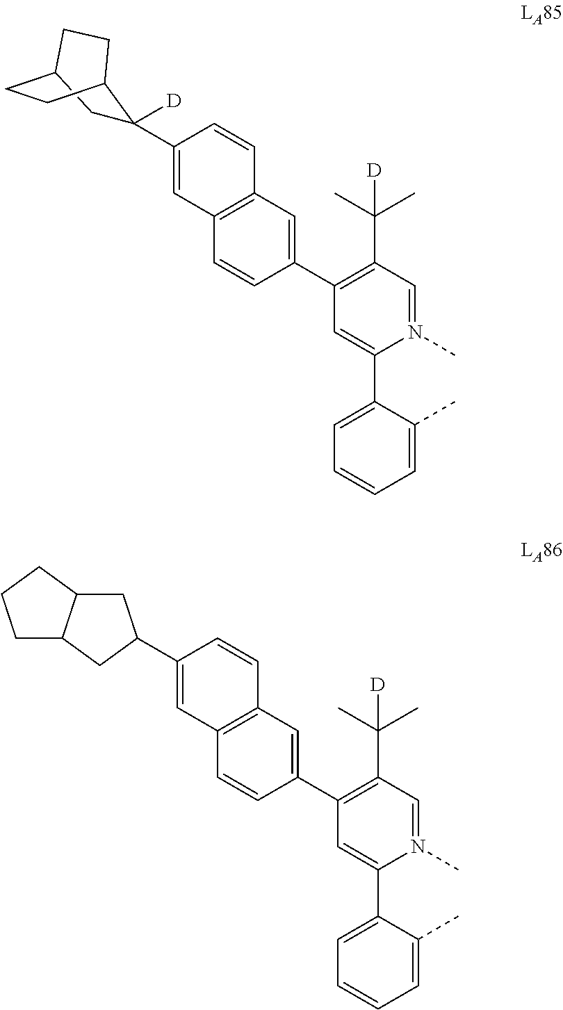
C1(C2([D])CC3CCC2CC3)=CC2=C(C=C1)C=C(C1=C(C(C)(C)[D])C=N(C)C(C3=CC=CC=C3C)=C1)C=C2.C1(C2CC3C(C2)CCC3)=CC2=C(C=C1)C=C(C1=C(C(C)(C)[D])C=N(C)C(C3=CC=CC=C3C)=C1)C=C2
